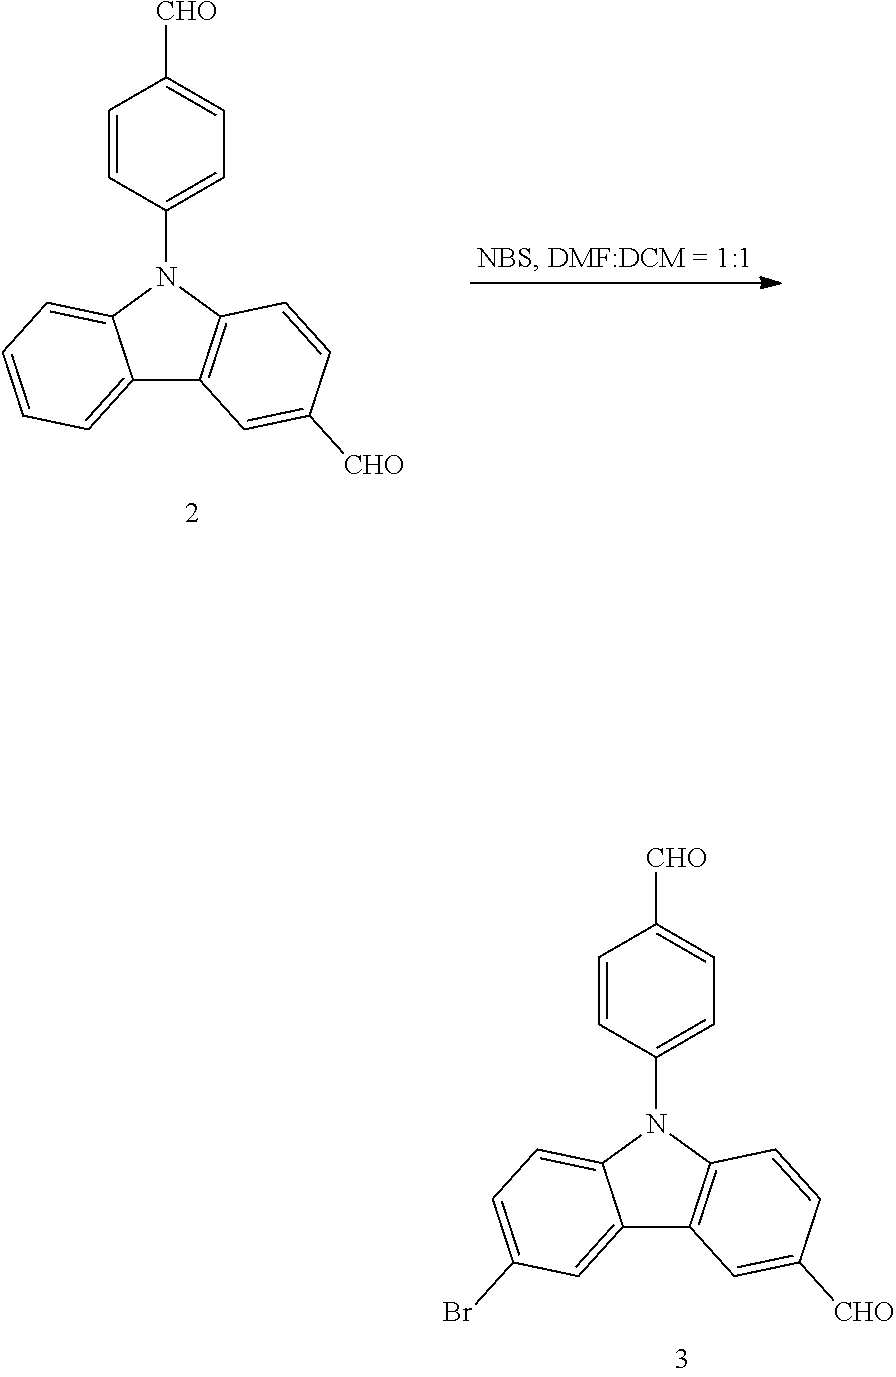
C1=CC(N2C3=CC=C(Br)C=C3C3=C2C=CC([CHO])=C3)=CC=C1[CHO].C1=CC(N2C3=CC=CC=C3C3=C2C=CC([CHO])=C3)=CC=C1[CHO]
